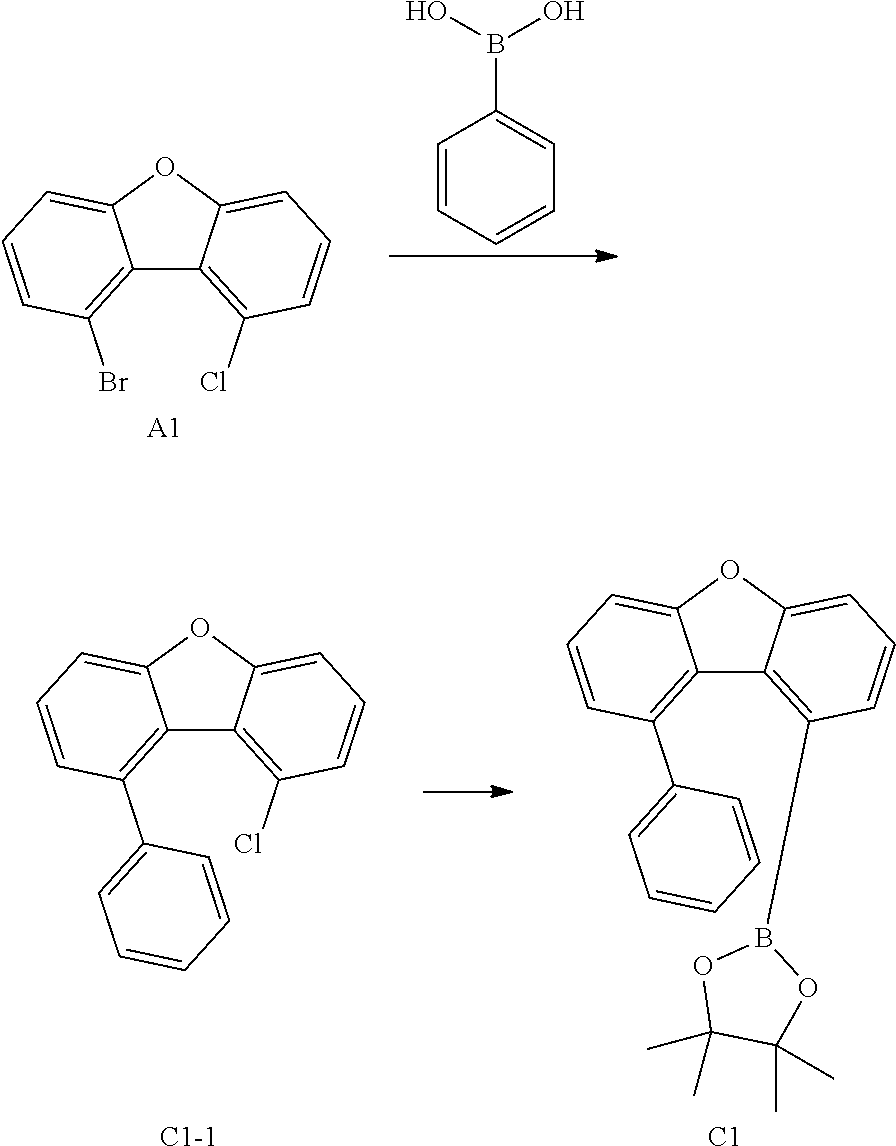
C12=C(Br)C=CC=C1OC1=CC=CC(Cl)=C21.C1=CC=CC=C1B(O)O.[A1].C12=C(C3=CC=CC=C3)C=CC=C1OC1=CC=CC(Cl)=C21.[C1-1].C12=C(C3=CC=CC=C3)C=CC=C1OC1=CC=CC(B3OC(C)(C)C(C)(C)O3)=C21.[C1]
